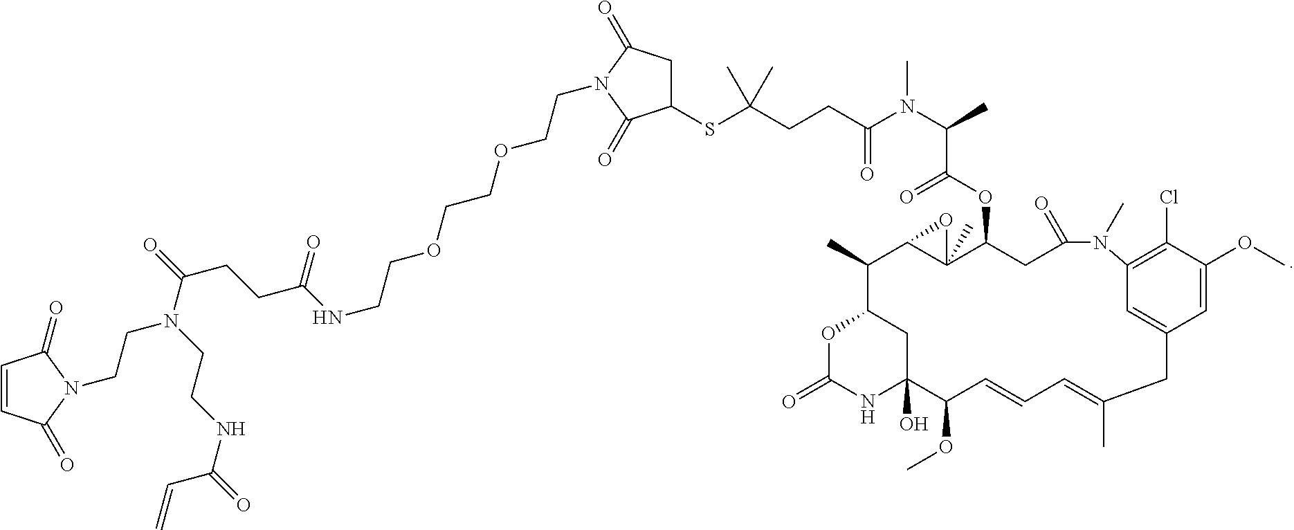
C(C(SC1CC(=O)N(CCOCCOCCNC(=O)CCC(=O)N(CCNC(=O)C=C)CCN2C(=O)C=CC2=O)C1=O)(C)C)CC(N(C(C(OC1CC(=O)N(C)C2=C(Cl)C(OC)=CC(=C2)CC(C)=CC=CC(OC)C2(O)NC(=O)OC(C(C)C3C1(C)O3)C2)=O)C)C)=O
